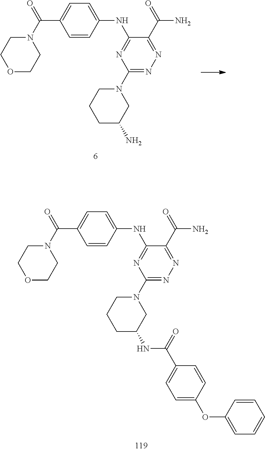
N(C1=NC(N2CCCC(N)C2)=NN=C1C(=O)N)C1=CC=C(C(N2CCOCC2)=O)C=C1.N(C1=NC(N2CCCC(NC(C3=CC=C(OC4=CC=CC=C4)C=C3)=O)C2)=NN=C1C(=O)N)C1=CC=C(C(N2CCOCC2)=O)C=C1
